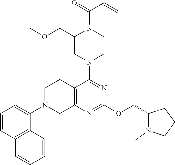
N1(C2=NC(OCC3N(C)CCC3)=NC3=C2CCN(C2=CC=CC4=C2C=CC=C4)C3)CCN(C(=O)C=C)C(COC)C1
